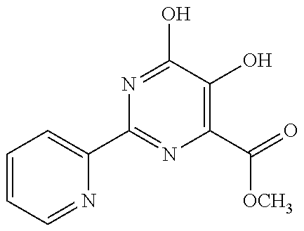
C1=CC=NC(C2=NC(C([OCH3])=O)=C(O)C(O)=N2)=C1
